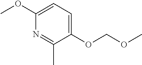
C1(OC)=CC=C(OCOC)C(C)=N1
